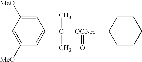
C1=C([MeO])C=C([MeO])C=C1C([OCNH](C1CCCCC1)=O)(C)C
